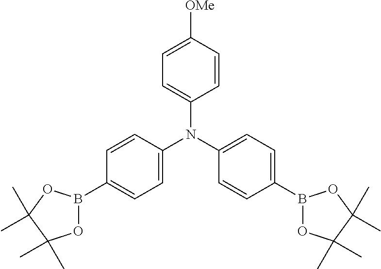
C1=C([OMe])C=CC(N(C2=CC=C(B3OC(C)(C)C(C)(C)O3)C=C2)C2=CC=C(B3OC(C)(C)C(C)(C)O3)C=C2)=C1
